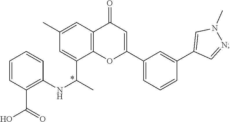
C1(NC(C)C2=CC(C)=CC3=C2OC(C2=CC=CC(C4=CN(C)N=C4)=C2)=CC3=O)=C(C(=O)O)C=CC=C1
